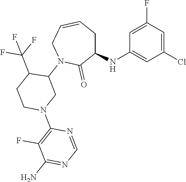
C1(NC2=CC(Cl)=CC(F)=C2)CC=CCN(C2C(C(F)(F)F)CCN(C3=C(F)C(N)=NC=N3)C2)C1=O
